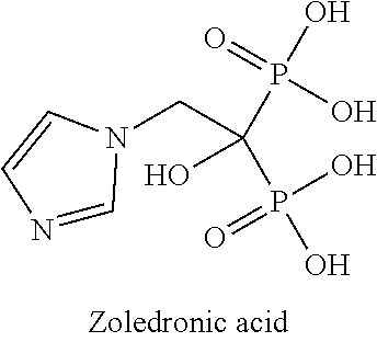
N1=CN(CC(O)(P(O)(=O)O)P(O)(O)=O)C=C1
